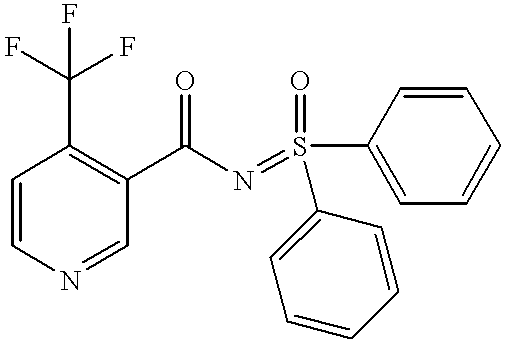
C1=CN=CC(C(N=S(C2=CC=CC=C2)(=O)C2=CC=CC=C2)=O)=C1C(F)(F)F
